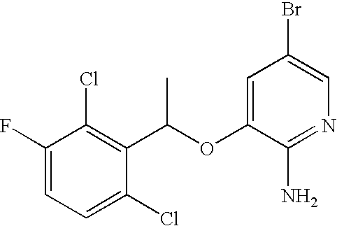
C1(F)=CC=C(Cl)C(C(OC2=CC(Br)=CN=C2N)C)=C1Cl
